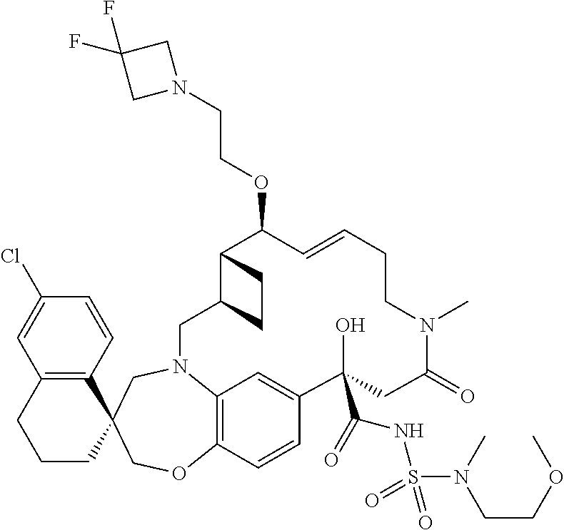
C1(Cl)=CC2=C(C=C1)C1(CCC2)CN2C3=C(OC1)C=CC(=C3)C(O)(C(NS(=O)(=O)N(CCOC)C)=O)CC(=O)N(C)CCC=CC(OCCN1CC(F)(F)C1)C1C(C2)CC1
